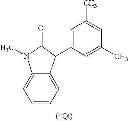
C1=CC=C2C(=C1)N(C)C(=O)C2C1=CC(C)=CC(C)=C1
